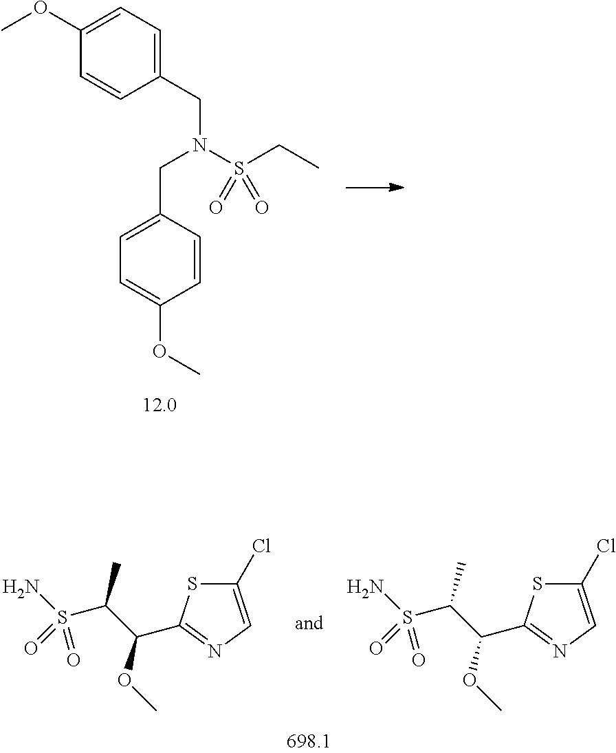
NS(C(C(OC)C1=NC=C(Cl)S1)C)(=O)=O.NS(C(C(OC)C1=NC=C(Cl)S1)C)(=O)=O.C(N(S(CC)(=O)=O)CC1=CC=C(OC)C=C1)C1=CC=C(OC)C=C1
